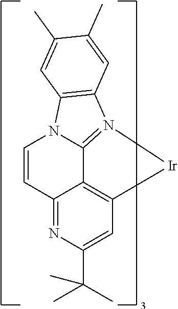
C1=CC2=NC(C(C)(C)C)=CC3=C2C2=N(C4=C(N12)C=C(C)C(C)=C4)[Ir]3
